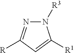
N1([R3])N=C([R])C=C1[R1]
